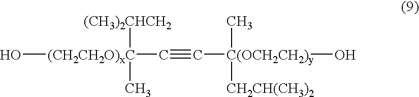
C(#C[C(OCH2CH2)y](O)(C)[CH2CH(CH3)2])[(CH2CH2O)xC](O)([(CH3)2CHCH2])C
